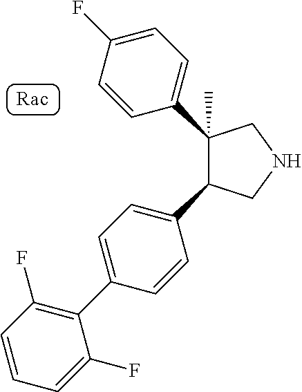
C1=C(C2=C(F)C=CC=C2F)C=CC(C2CNCC2(C2=CC=C(F)C=C2)C)=C1
